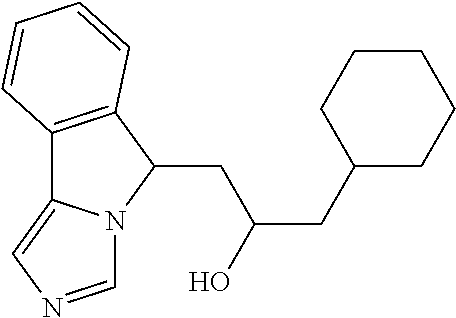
C12=C(C(CC(O)CC3CCCCC3)N3C1=CN=C3)C=CC=C2
